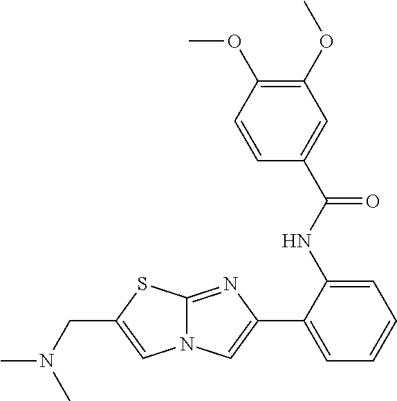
C12=NC(C3=CC=CC=C3NC(C3=CC(OC)=C(OC)C=C3)=O)=CN1C=C(CN(C)C)S2
